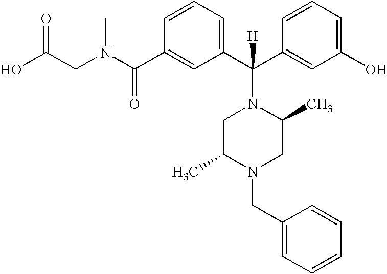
O=C(CN(C(C1=CC(C(C2=CC(O)=CC=C2)([H])N2CC(C)N(CC3=CC=CC=C3)CC2C)=CC=C1)=O)C)O
